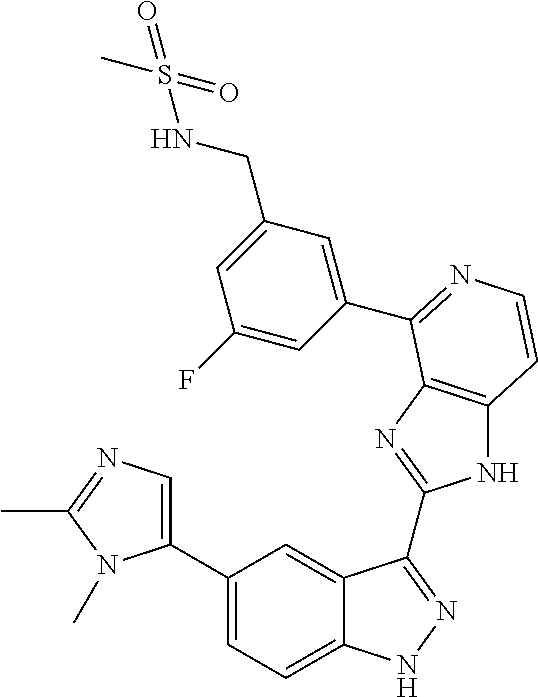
C1(C2=CN=C(C)N2C)=CC=C2C(=C1)C(C1=NC3=C(N1)C=CN=C3C1=CC(CNS(=O)(C)=O)=CC(F)=C1)=NN2
